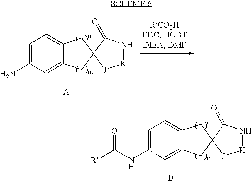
C1=C(NC([R])=O)C=C2C(=C1)CC1(C2)C(=O)N[K][J]1.B.C1=C(N)C=C2C(=C1)CC1(C2)C(=O)N[K][J]1
